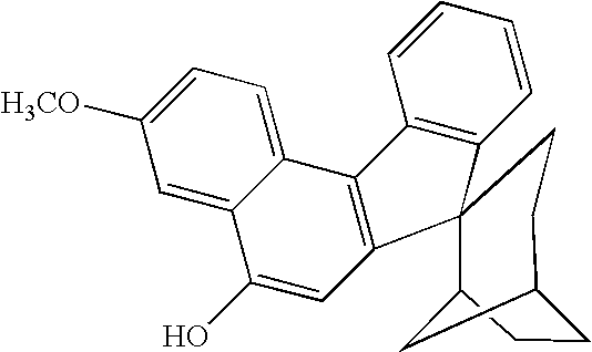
C1=CC=CC2=C1C1(C3=C2C2=CC=C([H3CO])C=C2C(O)=C3)C2CCC(C2)CC1
